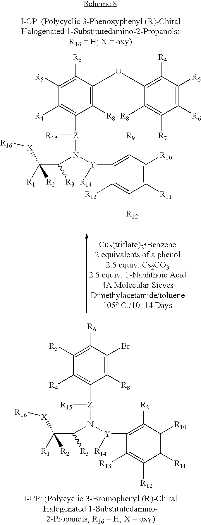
[Z](N([Y]([R14])C1=C([R9])C([R10])=C([R11])C([R12])=C1[R13])C(C([R1])([R2])[X][R16])[R3])([R15])C1=C([R4])C([R5])=C([R6])C(Br)=C1[R8].[Z](N([Y]([R14])C1=C([R9])C([R10])=C([R11])C([R12])=C1[R13])C(C([R1])([R2])[X][R16])[R3])([R15])C1=C([R4])C([R5])=C([R6])C(OC2=C([R4])C([R5])=C([R6])C([R7])=C2[R8])=C1[R8]
